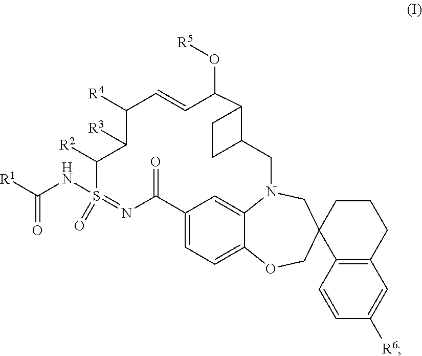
C1=CC2=C(C=C1[R6])CCCC21CN2C3=CC(=CC=C3OC1)C(=O)N=S(=O)(NC([R1])=O)C([R2])C([R3])C([R4])C=CC(O[R5])C1C(C2)CC1
